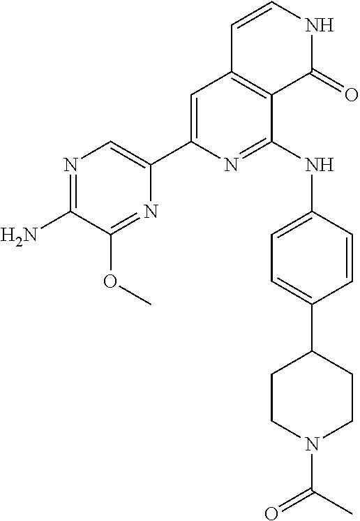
N1=C(N)C(OC)=NC(C2=CC3=C(C(NC4=CC=C(C5CCN(C(C)=O)CC5)C=C4)=N2)C(=O)NC=C3)=C1
